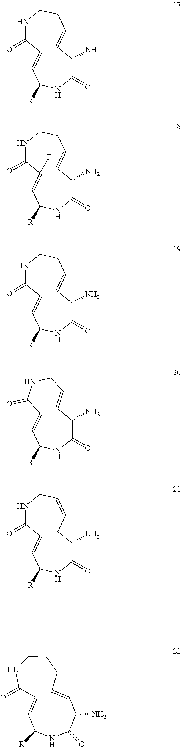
N1C(=O)C=CC([R])NC(=O)C(N)C=CCC1.N1C(=O)C(F)=CC([R])NC(=O)C(N)C=CCC1.N1C(=O)C=CC([R])NC(=O)C(N)C=C(C)CC1.C1=CC([R])NC(=O)C(N)C=CCNC1=O.N1C(=O)C=CC([R])NC(=O)C(N)CC=CC1.C1=CC(=O)NCCCC=CC(N)C(=O)NC1[R]
